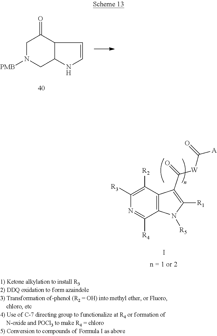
N1([PMB])CC2C(C(=O)C1)C=CN2.C1([R3])=C([R2])C2=C(C([R4])=N1)N([R5])C([R1])=C2C([W]C([A])=O)=O.I
